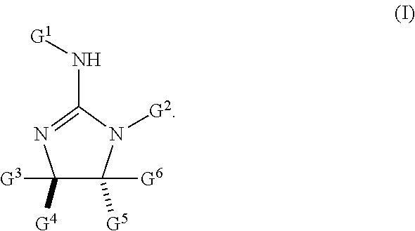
C1([G3])([G4])C([G6])([G5])N([G2])C(N[G1])=N1
